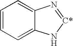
C1=CC=C2C(=C1)N=[C*]N2
